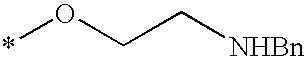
*OCC[NHBn]
